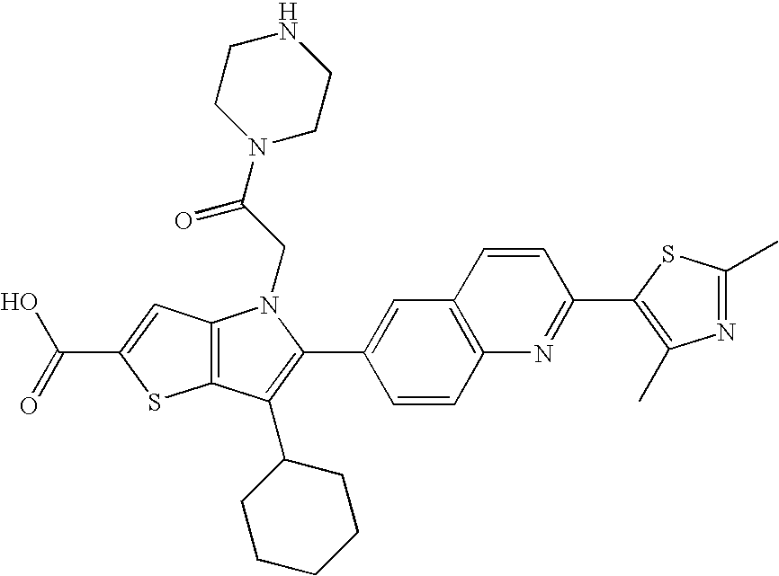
C(C1=CC2=C(S1)C(C1CCCCC1)=C(C1=CC3=C(C=C1)N=C(C1=C(C)N=C(C)S1)C=C3)N2CC(=O)N1CCNCC1)(=O)O
